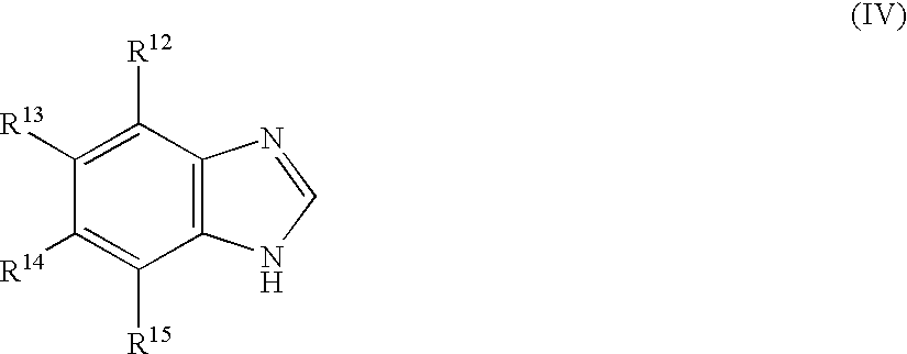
C12=C(C([R12])=C([R13])C([R14])=C1[R15])N=CN2
